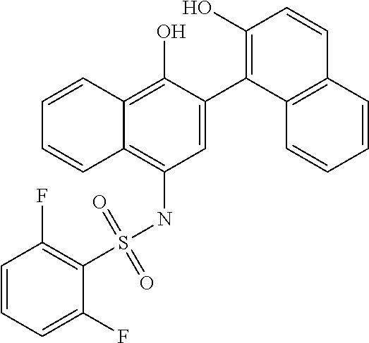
C1=C(C2=C(O)C=CC3=C2C=CC=C3)C(O)=C2C(=C1NS(C1=C(F)C=CC=C1F)(=O)=O)C=CC=C2
